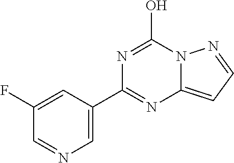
N1=C(O)N2C(=CC=N2)N=C1C1=CN=CC(F)=C1
